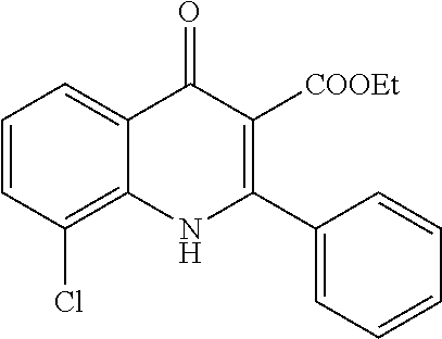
C1=CC(Cl)=C2C(=C1)C(=O)C([COOEt])=C(C1=CC=CC=C1)N2
